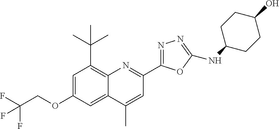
C1=C(OCC(F)(F)F)C=C2C(=C1C(C)(C)C)N=C(C1=NN=C(NC3CCC(O)CC3)O1)C=C2C
